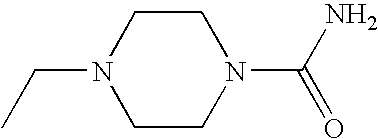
CCN1CCN(C(N)=O)CC1
